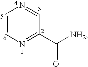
C1=CN=C(C([NH2])=O)C=N1
